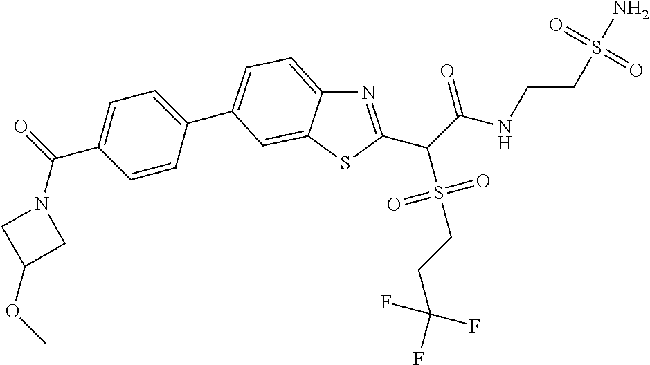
N1=C(C(C(NCCS(N)(=O)=O)=O)S(=O)(=O)CCC(F)(F)F)SC2=CC(C3=CC=C(C(N4CC(OC)C4)=O)C=C3)=CC=C12
